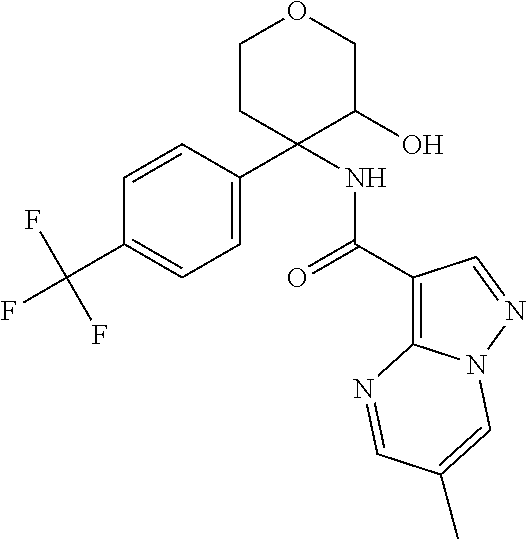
C1=C(C2(NC(C3=C4N(N=C3)C=C(C)C=N4)=O)C(O)COCC2)C=CC(C(F)(F)F)=C1
